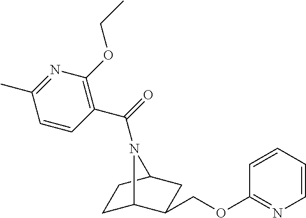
C1C2C(COC3=NC=CC=C3)CC(C1)N2C(=O)C1=C(OCC)N=C(C)C=C1
